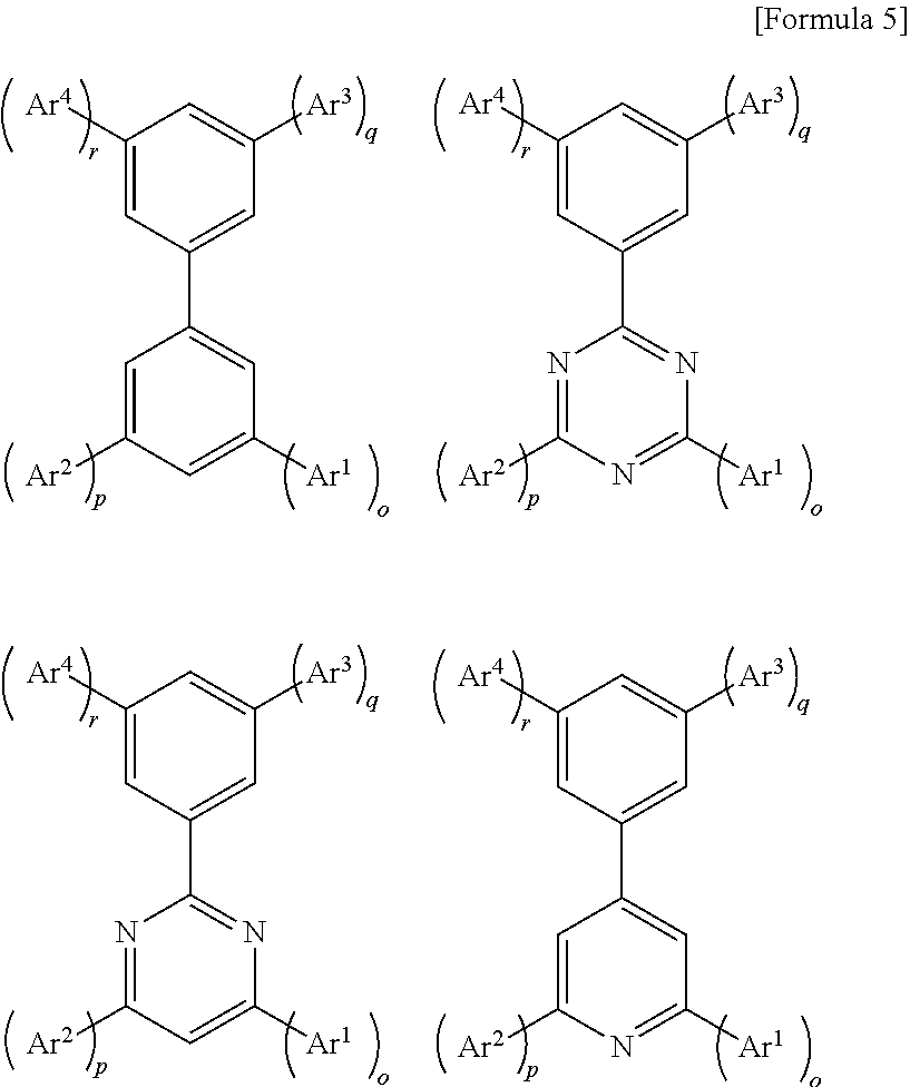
C1([Ar4])=CC(C2=CC([Ar1])=CC([Ar2])=C2)=CC([Ar3])=C1.C1([Ar4])=CC(C2=NC([Ar1])=NC([Ar2])=N2)=CC([Ar3])=C1.C1([Ar4])=CC(C2=NC([Ar1])=CC([Ar2])=N2)=CC([Ar3])=C1.C1([Ar4])=CC(C2=CC([Ar1])=NC([Ar2])=C2)=CC([Ar3])=C1
